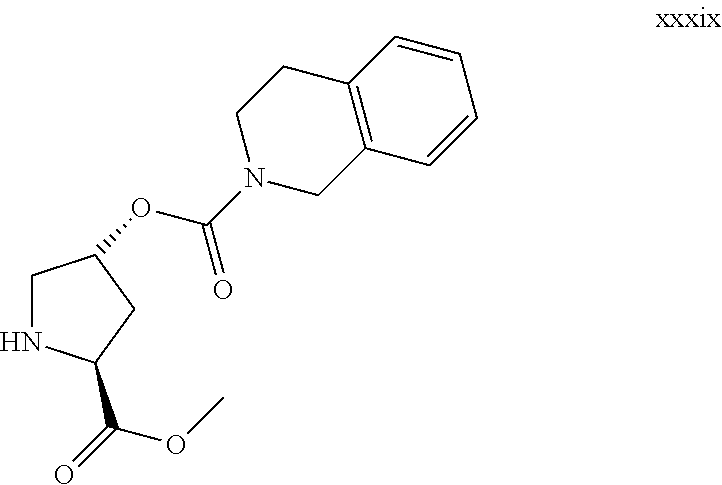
C1NC(C(=O)OC)CC1OC(N1CC2=C(CC1)C=CC=C2)=O
